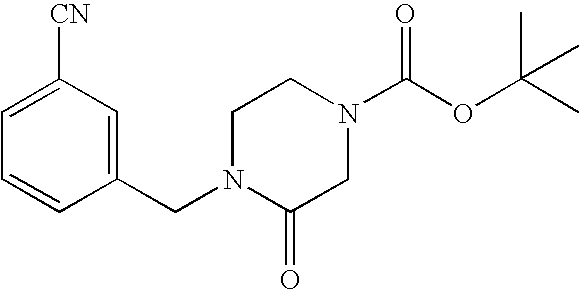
C1N(CC2=CC([CN])=CC=C2)C(=O)CN(C(OC(C)(C)C)=O)C1
